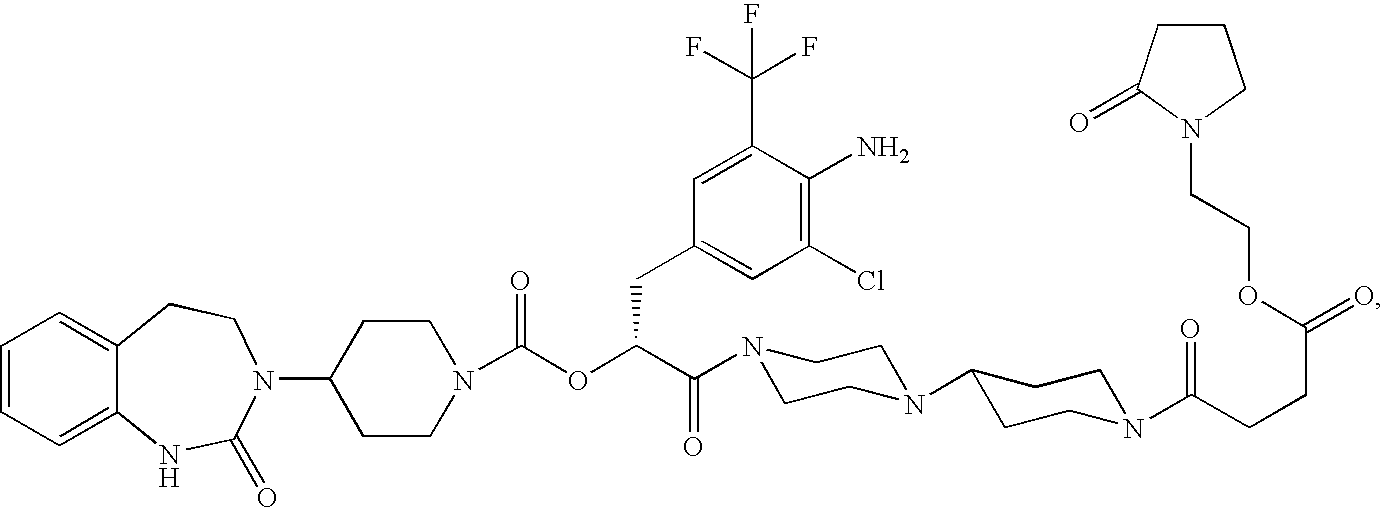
C1=CC=C2C(=C1)CCN(C1CCN(C(OC(C(=O)N3CCN(C4CCN(C(CCC(=O)OCCN5C(=O)CCC5)=O)CC4)CC3)CC3=CC(Cl)=C(N)C(C(F)(F)F)=C3)=O)CC1)C(=O)N2
